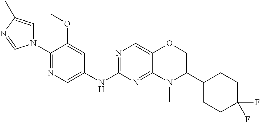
N1(C2=NC=C(NC3=NC=C4C(=N3)N(C)C(C3CCC(F)(F)CC3)CO4)C=C2OC)C=C(C)N=C1
